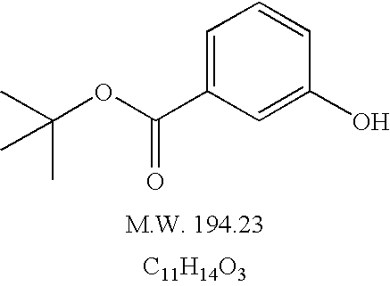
CC(C)(C)OC(=O)C1=CC=CC(O)=C1.[C11H14O3]
